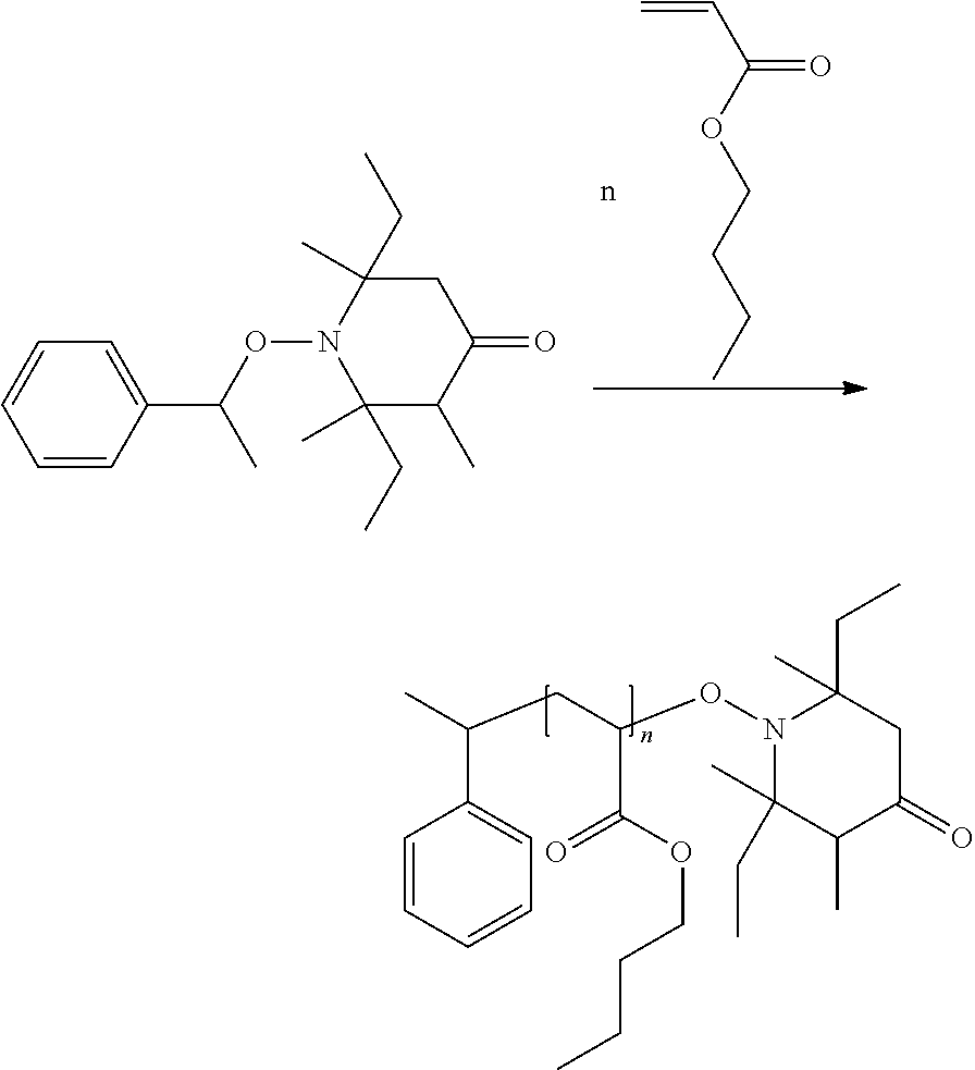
C1=CC=CC=C1C(CC(C(OCCCC)=O)ON1C(C)(CC)C(C)C(=O)CC1(CC)C)C.C(C(OCCCC)=O)=C.C1=CC(C(ON2C(CC)(C)CC(=O)C(C)C2(C)CC)C)=CC=C1
